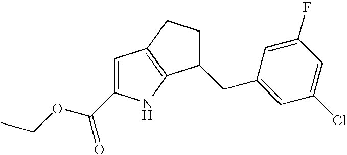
C1=C(C(OCC)=O)NC2=C1CCC2CC1=CC(Cl)=CC(F)=C1
